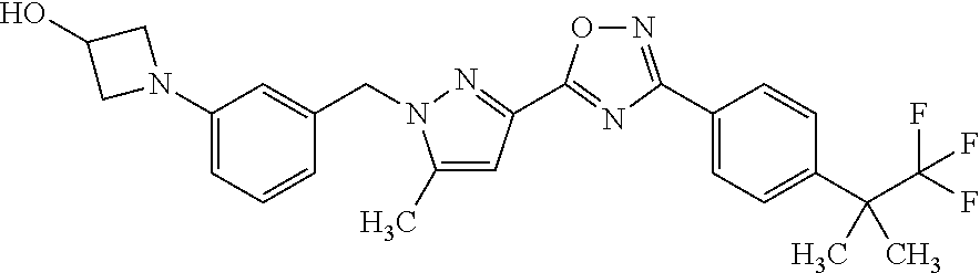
N1(C2=CC=CC(CN3C(C)=CC(C4=NC(C5=CC=C(C(C(F)(F)F)(C)C)C=C5)=NO4)=N3)=C2)CC(O)C1
